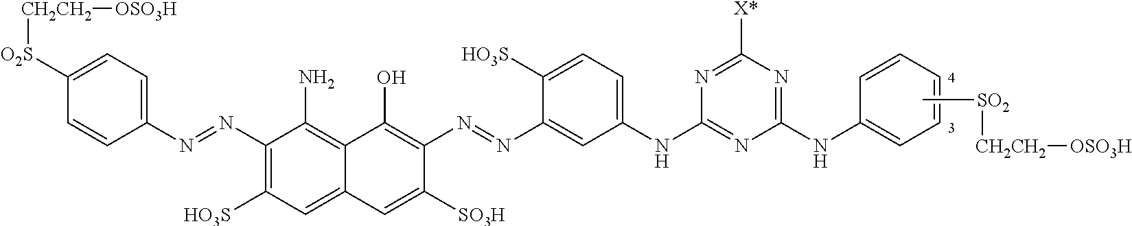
C1([O2S][CH2CH2][OSO3H])=CC=C(N=NC2=C([HO3S])C=C3C(=C2N)C(O)=C(N=NC2=CC(NC4=NC(NC5=CC=CC=C5)=NC([X*])=N4)=CC=C2[HO3S])C([SO3H])=C3)C=C1.C[SO2][CH2CH2][OSO3H]
